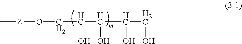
C[Z]OCC(C(C(CO)O)O)O
